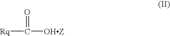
C([Rq])([OHZ])=O
